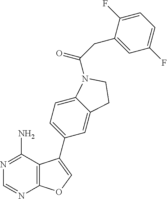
C12=CC(C3=COC4=C3C(N)=NC=N4)=CC=C1N(C(CC1=CC(F)=CC=C1F)=O)CC2
